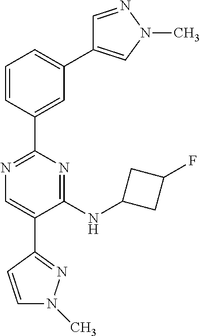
C1=CC(C2=NC=C(C3=NN(C)C=C3)C(NC3CC(F)C3)=N2)=CC(C2=CN(C)N=C2)=C1
